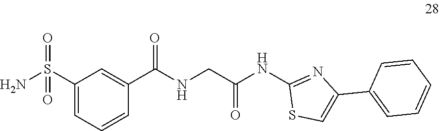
C1(C(NCC(NC2=NC(C3=CC=CC=C3)=CS2)=O)=O)=CC(S(N)(=O)=O)=CC=C1
